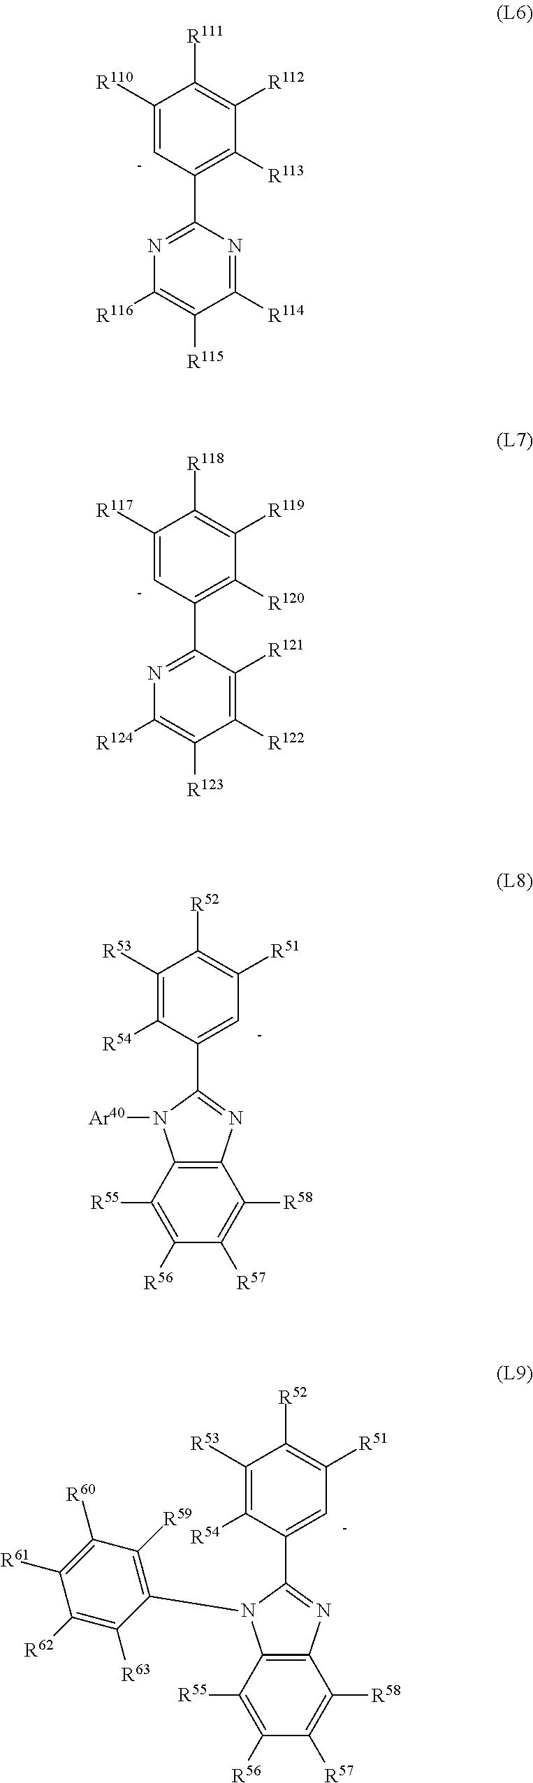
C1([R53])=C([R54])C(C2=NC3=C(N2[Ar40])C([R55])=C([R56])C([R57])=C3[R58])=CC([R51])=C1[R52].C1([R53])=C([R54])C(C2=NC3=C(C([R55])=C([R56])C([R57])=C3[R58])N2C2=C([R59])C([R60])=C([R61])C([R62])=C2[R63])=CC([R51])=C1[R52].C1([R110])=[C-]C(C2=NC([R116])=C([R115])C([R114])=N2)=C([R113])C([R112])=C1[R111].C1([R117])=[C-]C(C2=NC([R124])=C([R123])C([R122])=C2[R121])=C([R120])C([R119])=C1[R118]
